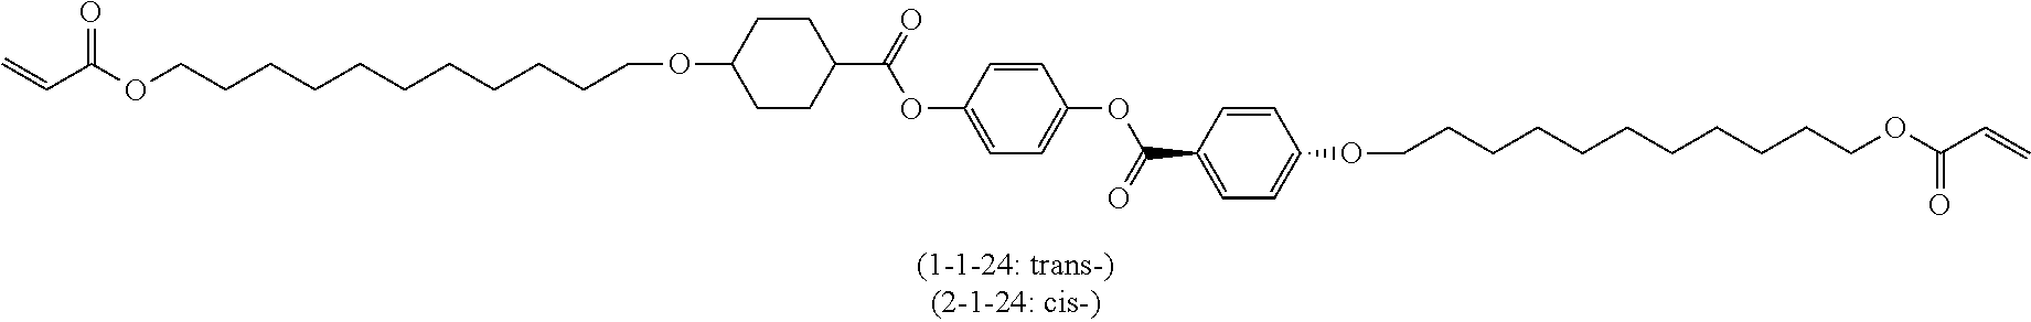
C=CC(OCCCCCCCCCCCOC1CCC(C(OC2=CC=C(OC(C3=CC=C(OCCCCCCCCCCCOC(C=C)=O)C=C3)=O)C=C2)=O)CC1)=O
